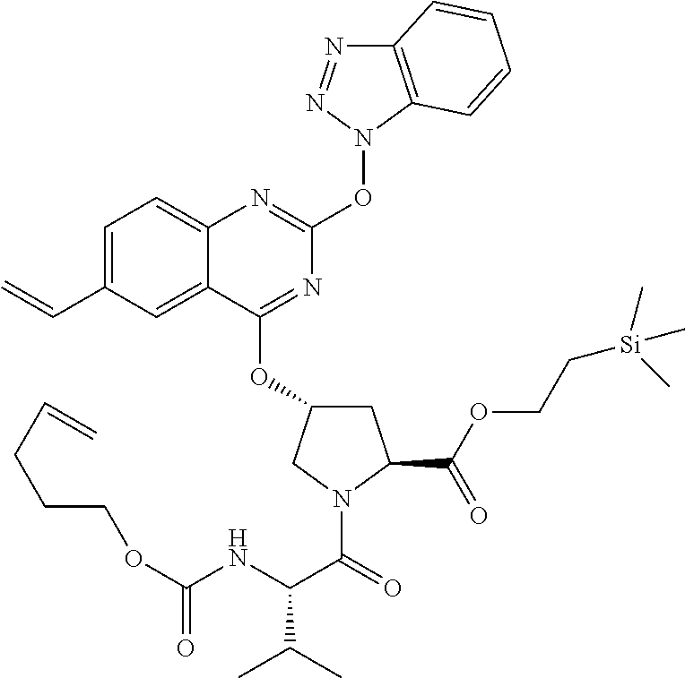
C1=C(C=C)C=C2C(=C1)N=C(ON1C3=C(N=N1)C=CC=C3)N=C2OC1CC(C(OCC[Si](C)(C)C)=O)N(C(=O)C(NC(OCCCC=C)=O)C(C)C)C1
